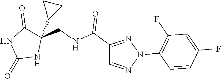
C1(C(=O)NCC2(C3CC3)C(=O)NC(=O)N2)=NN(C2=C(F)C=C(F)C=C2)N=C1
